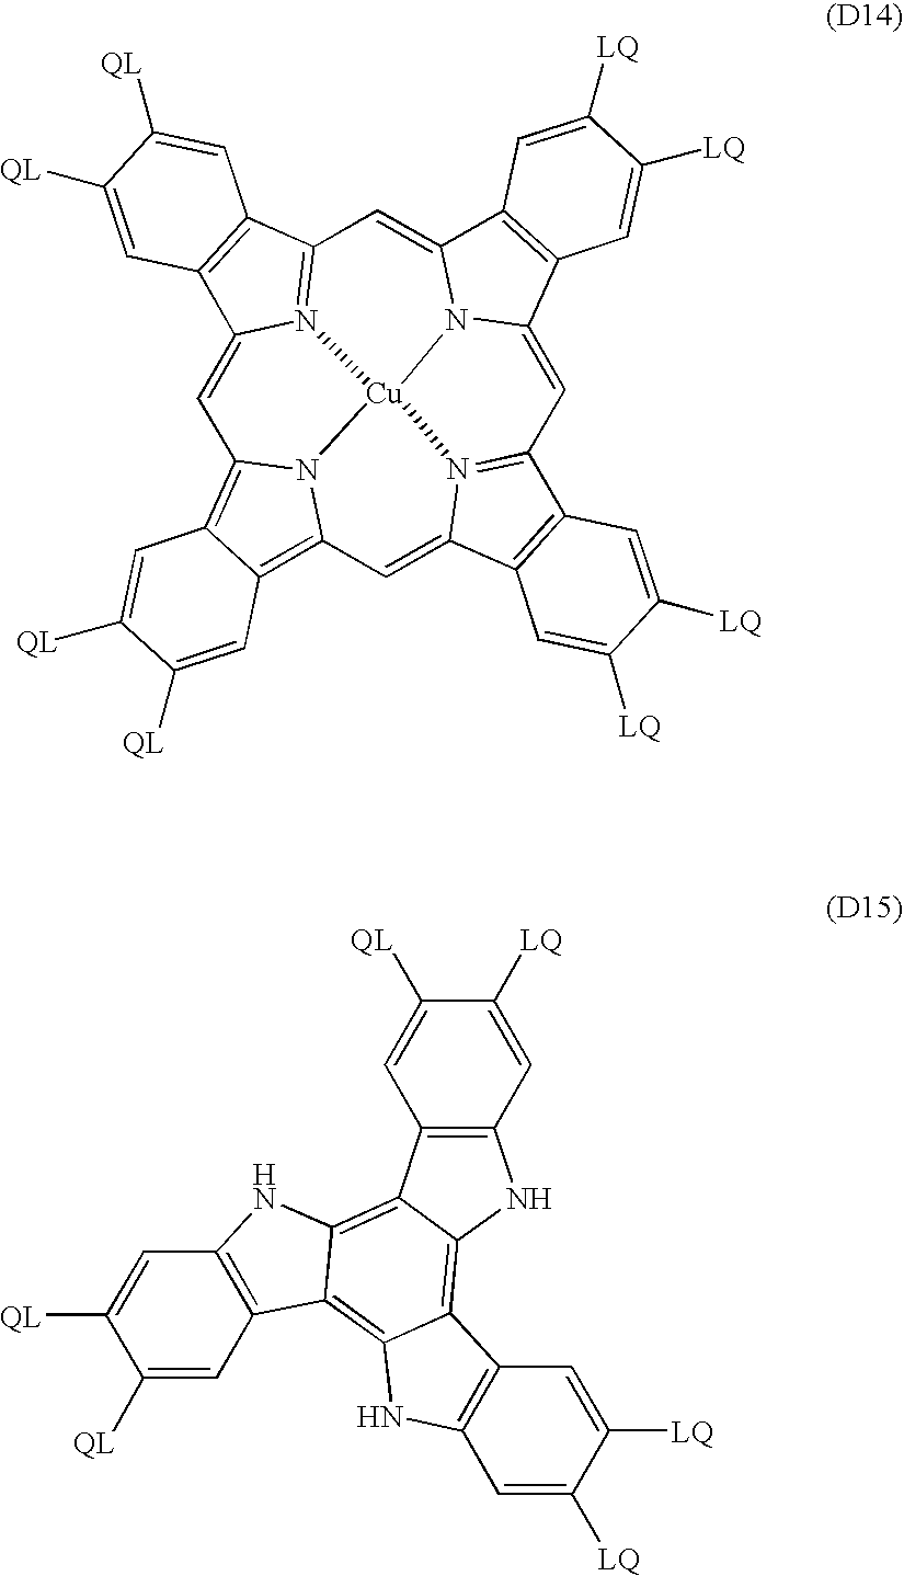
C1=C2N3=C(C=C4N5C(=CC6=N7C(=CC8=C9C(=C1N8[Cu]753)C=C([QL])C([QL])=C9)C1=C6C=C([LQ])C([LQ])=C1)C1=C4C=C([LQ])C([LQ])=C1)C1=C2C=C([QL])C([QL])=C1.C1=C([LQ])C([QL])=CC2=C1NC1=C3C(=C4C(=C21)NC1=C4C=C([QL])C([QL])=C1)NC1=C3C=C([LQ])C([LQ])=C1
